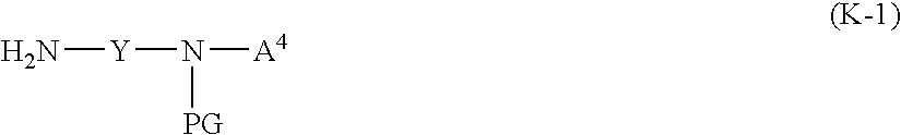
N[Y]N([A4])[PG]
